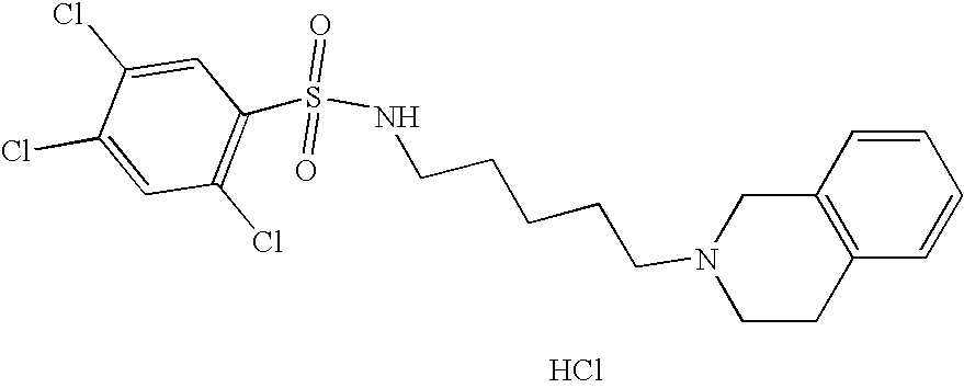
Cl.C(CCCCN1CCC2=C(C1)C=CC=C2)NS(=O)(=O)C1=C(Cl)C=C(Cl)C(Cl)=C1
